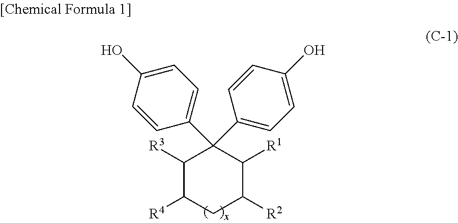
C1([R3])C([R4])CC([R2])C([R1])C1(C1=CC=C(O)C=C1)C1=CC=C(O)C=C1
